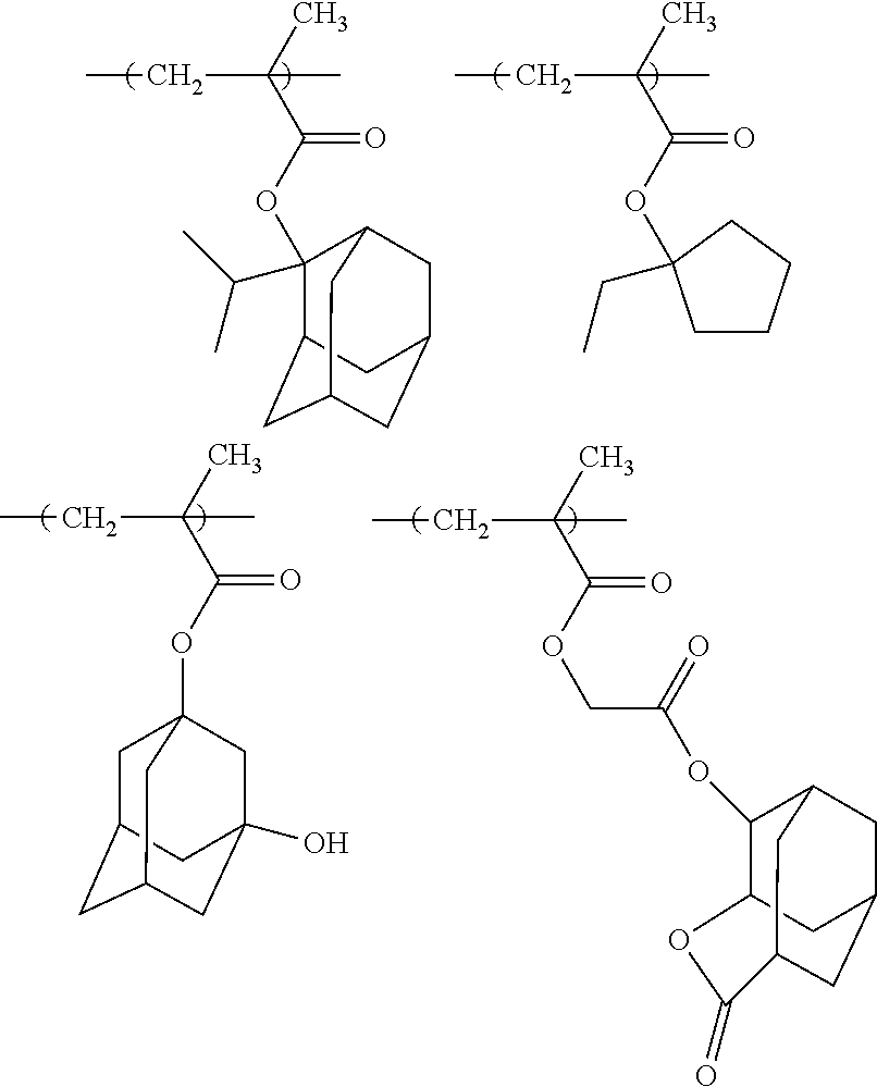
C1(OC(=O)C(C)(C)CC)(C(C)C)C2CC3CC(CC1C3)C2.O(C(=O)C(C)(C)CC)C1(CC)CCCC1.C1C2CC3CC(O)(CC1(OC(C(C)(C)CC)=O)C3)C2.C12CC3CC(CC(C3)C(=O)O1)C2OC(COC(C(C)(C)CC)=O)=O
